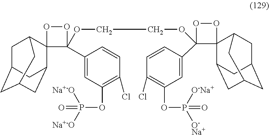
C1C2CC3CC(C4(C1C3)C(OCCOC1(C3=CC(OP([O-Na+])([O-Na+])=O)=C(Cl)C=C3)C3(C5CC6CC(CC3C6)C5)OO1)(C1=CC(OP([Na+-O])([Na+-O])=O)=C(Cl)C=C1)OO4)C2
